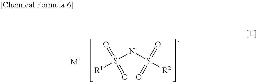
S(NS([R2])(=O)=O)([R1])(=O)=O.[M+]
